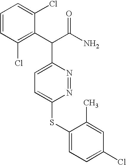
C1=CC=C(Cl)C(C(C(N)=O)C2=CC=C(SC3=CC=C(Cl)C=C3C)N=N2)=C1Cl
